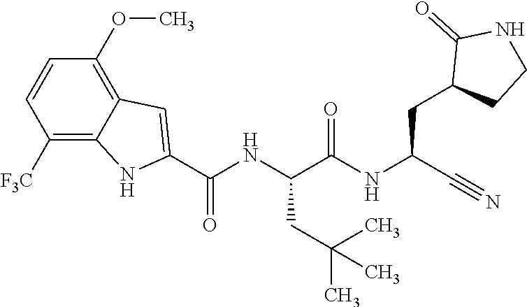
O=C(NC(C#N)CC1CCNC1=O)C(NC(C1=CC2=C(OC)C=CC([F3C])=C2N1)=O)CC(C)(C)C
